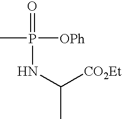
CP([OPh])(=O)NC(C)[CO2Et]
